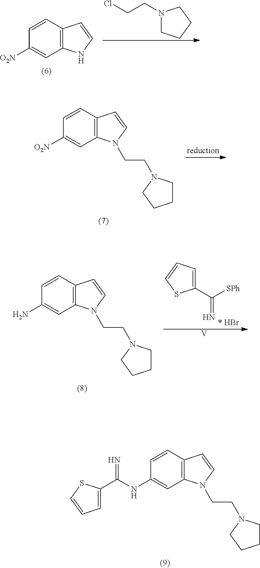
C1=CC([O2N])=CC2=C1C=CN2.N1(CCCl)CCCC1.C1=CC([O2N])=CC2=C1C=CN2CCN1CCCC1.C1=CC(N)=CC2=C1C=CN2CCN1CCCC1.C1(C([SPh])=N)=CC=CS1.[V].C1=CC(NC(C2=CC=CS2)=N)=CC2=C1C=CN2CCN1CCCC1
